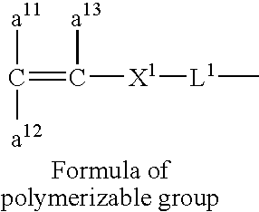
C(=C([a13])[X1][L1]C)([a11])[a12]
